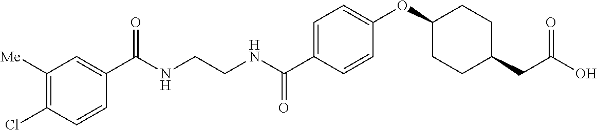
N(CCNC(C1=CC=C(OC2CCC(CC(O)=O)CC2)C=C1)=O)C(=O)C1=CC([Me])=C(Cl)C=C1
